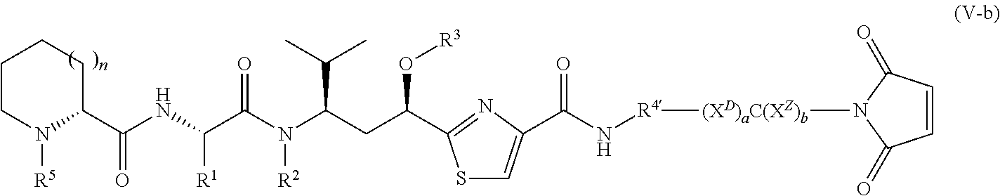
C1CN([R5])C(C(NC(C(N(C(CC(O[R3])C2=NC(C(=O)N[R4][(XD)aC(XZ)b]N3C(=O)C=CC3=O)=CS2)C(C)C)[R2])=O)[R1])=O)CC1
